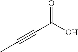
O=C(O)C#CC
